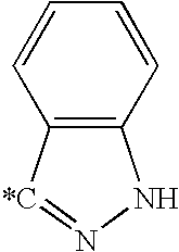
C12=C([*C]=NN1)C=CC=C2
